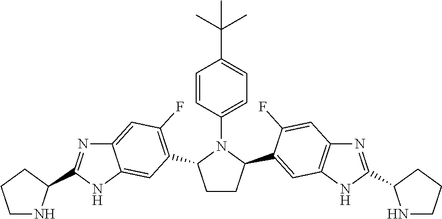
C1CC(C2=CC3=C(N=C(C4NCCC4)N3)C=C2F)N(C2=CC=C(C(C)(C)C)C=C2)C1C1=C(F)C=C2N=C(C3NCCC3)NC2=C1
